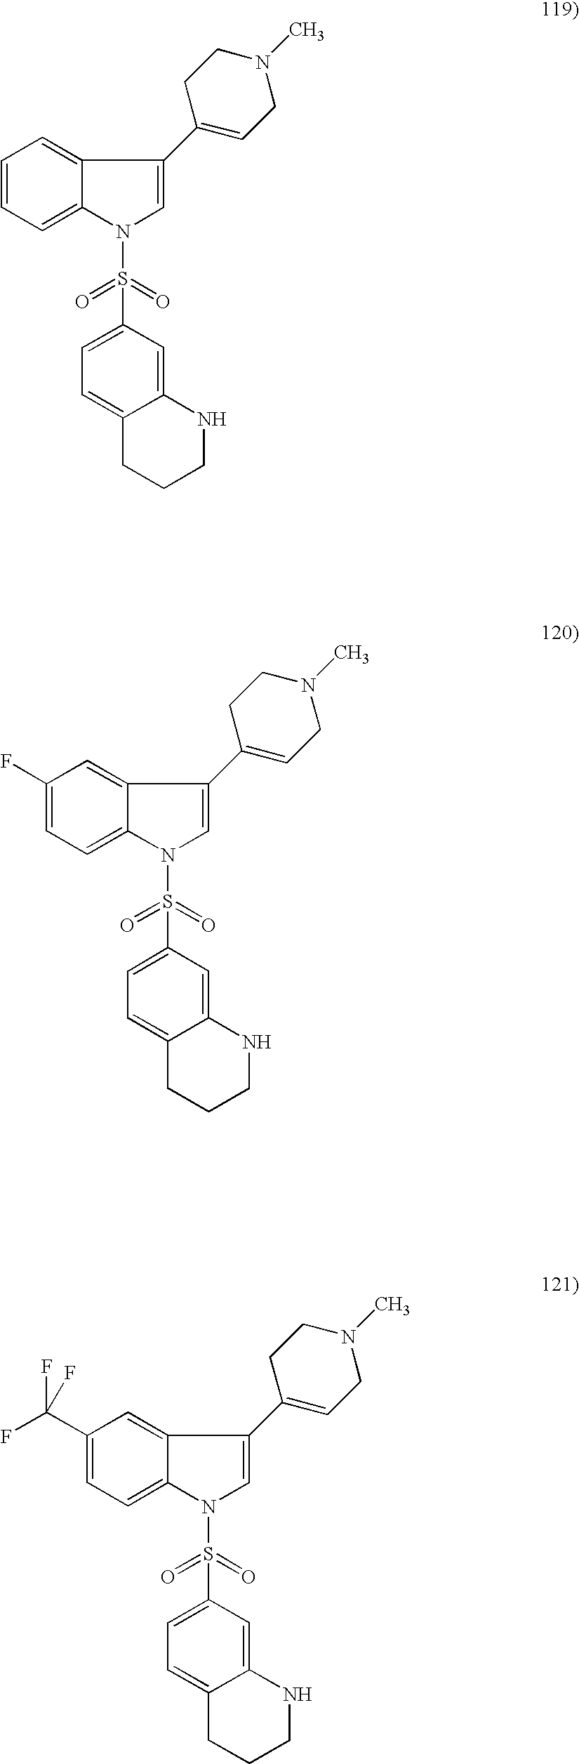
C1=CC=C2C(=C1)C(C1=CCN(C)CC1)=CN2S(=O)(=O)C1=CC=C2C(=C1)NCCC2.C1(F)=CC=C2C(=C1)C(C1=CCN(C)CC1)=CN2S(=O)(=O)C1=CC=C2C(=C1)NCCC2.C1(C(F)(F)F)=CC=C2C(=C1)C(C1=CCN(C)CC1)=CN2S(=O)(=O)C1=CC=C2C(=C1)NCCC2
